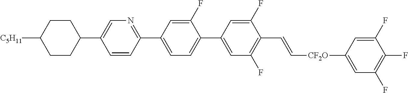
C1(F)=CC(C2=NC=C(C3CCC([C5H11])CC3)C=C2)=CC=C1C1=CC(F)=C(C=C[CF2O]C2=CC(F)=C(F)C(F)=C2)C(F)=C1
